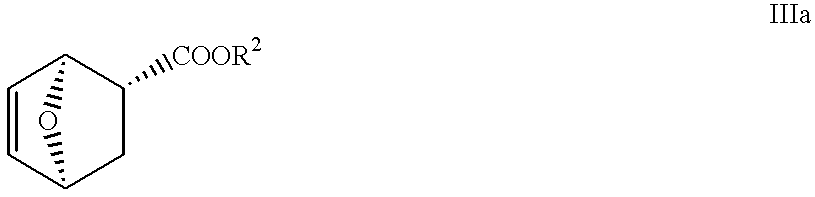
C1=CC2CC([COOR2])C1O2
